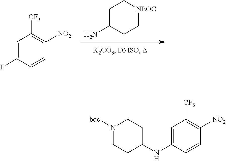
C1=CC(NC2CCN([boc])CC2)=CC([CF3])=C1[NO2].C1C(N)CC[NBOC]C1.C1=CC(F)=CC([CF3])=C1[NO2]
